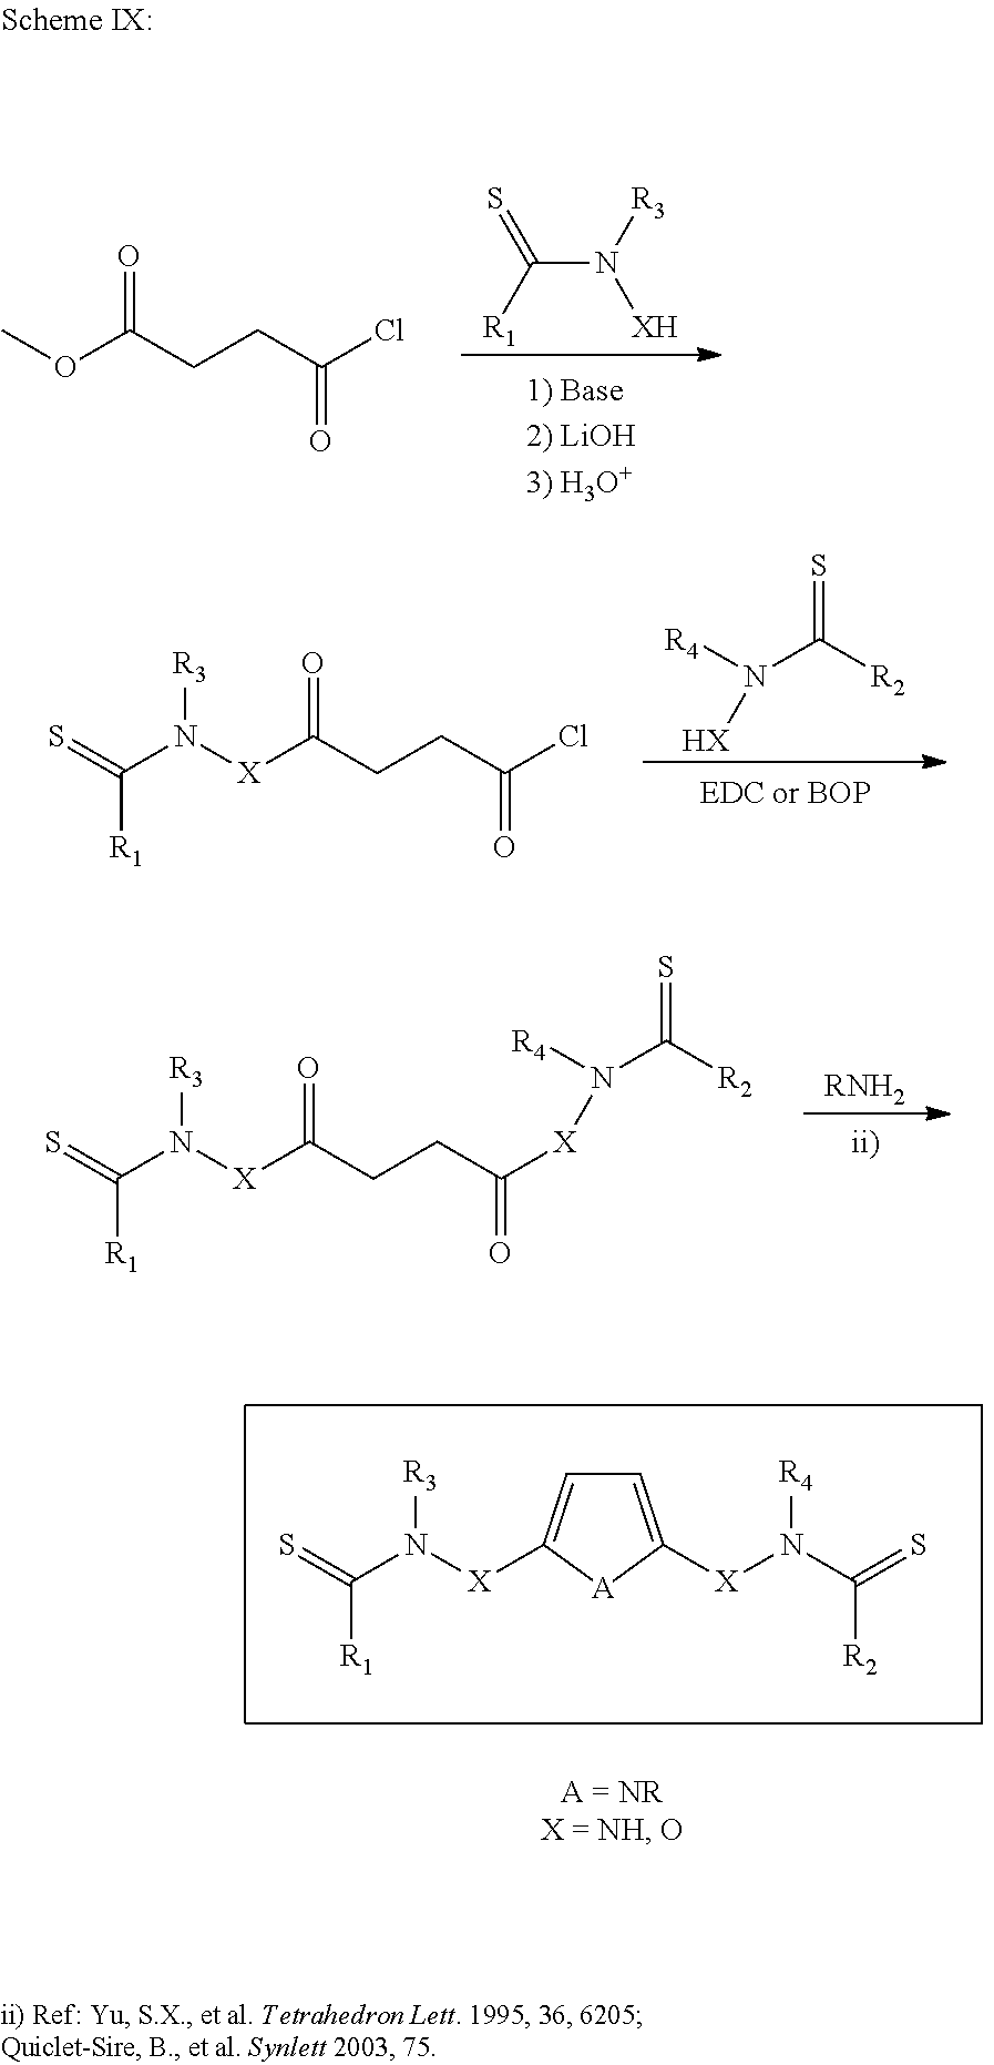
COC(CCC(Cl)=O)=O.C(N([R3])[XH])([R1])=S.S=C(N([X]C(CCC(Cl)=O)=O)[R3])[R1].[R4]N(C([R2])=S)[HX].S=C(N([X]C(CCC([X]N([R4])C([R2])=S)=O)=O)[R3])[R1].[RNH2].S=C(N([X]C1=CC=C([X]N(C(=S)[R2])[R4])[A]1)[R3])[R1]
